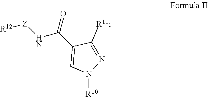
C1=C(C(N[Z][R12])=O)C([R11])=NN1[R10]
